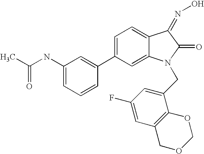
C1=C(C2=CC(NC(C)=O)=CC=C2)C=C2C(=C1)C(=NO)C(=O)N2CC1=CC(F)=CC2=C1OCOC2
